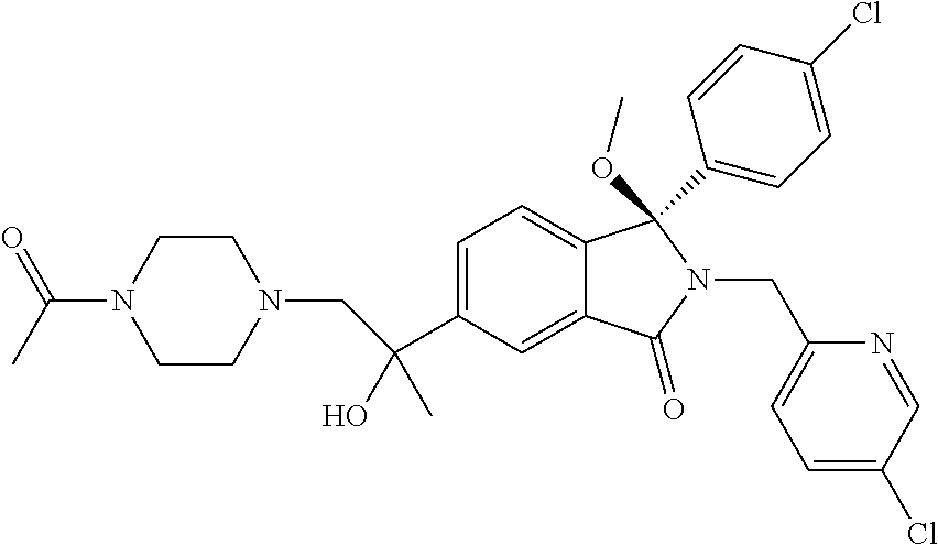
C1=C(C(O)(C)CN2CCN(C(C)=O)CC2)C=C2C(=C1)C(C1=CC=C(Cl)C=C1)(OC)N(CC1=CC=C(Cl)C=N1)C2=O
